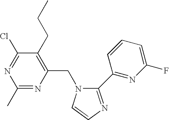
C1(CCC)=C(CN2C(C3=NC(F)=CC=C3)=NC=C2)N=C(C)N=C1Cl
